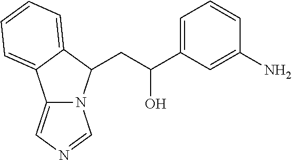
C12=CN=CN1C(CC(O)C1=CC=CC(N)=C1)C1=CC=CC=C21
